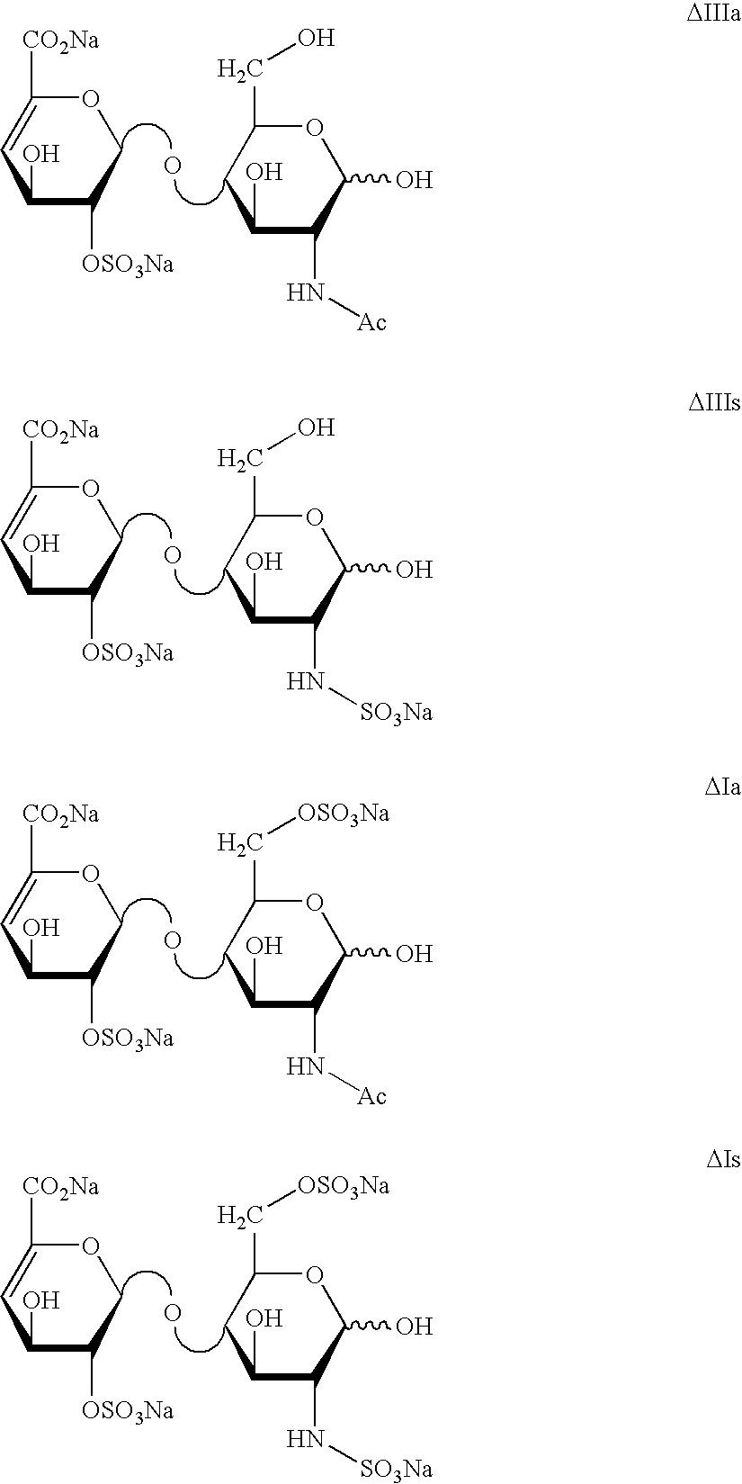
C1([OSO3Na])COC([CO2Na])=CC1O.O.C1(N[Ac])C(O)OC(CO)CC1O.C1([OSO3Na])COC([CO2Na])=CC1O.O.C1(N[SO3Na])C(O)OC(CO)CC1O.C1([OSO3Na])COC([CO2Na])=CC1O.O.C1(N[Ac])C(O)OC(C[OSO3Na])CC1O.C1([OSO3Na])COC([CO2Na])=CC1O.O.C1(N[SO3Na])C(O)OC(C[OSO3Na])CC1O
